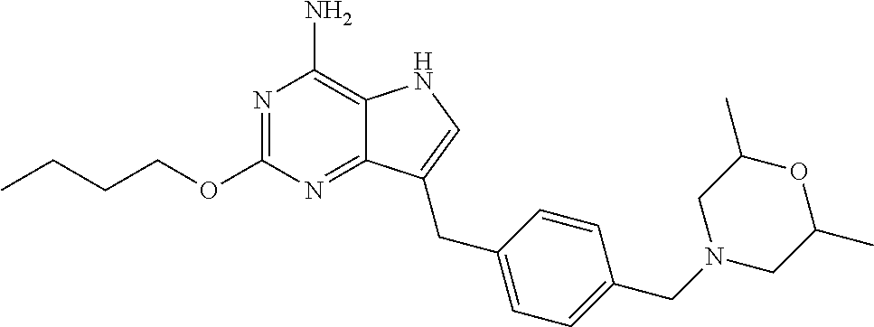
N1=C(OCCCC)N=C2C(=C1N)NC=C2CC1=CC=C(CN2CC(C)OC(C)C2)C=C1
